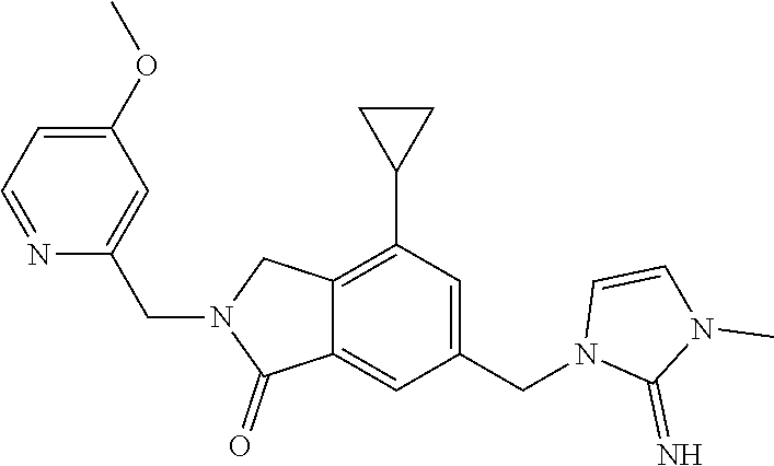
C1(OC)=CC=NC(CN2C(=O)C3=CC(CN4C(=N)N(C)C=C4)=CC(C4CC4)=C3C2)=C1
